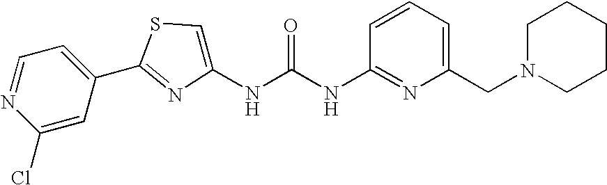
C1(Cl)=CC(C2=NC(NC(NC3=NC(CN4CCCCC4)=CC=C3)=O)=CS2)=CC=N1
